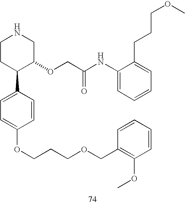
C1CC(C2=CC=C(OCCCOCC3=C(OC)C=CC=C3)C=C2)C(OCC(NC2=CC=CC=C2CCCOC)=O)CN1
